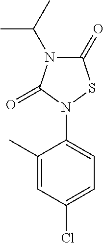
C1(C)=CC(Cl)=CC=C1N1C(=O)N(C(C)C)C(=O)S1
